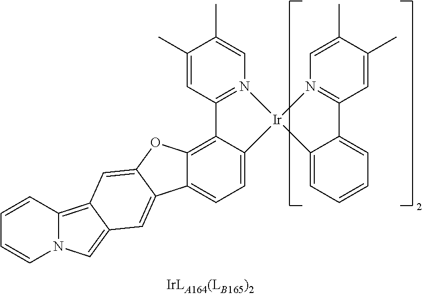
C1(C)=CC2=N(C=C1C)[Ir]1(C3=CC=C4C(=C23)OC2=CC3=C5N(C=C3C=C42)C=CC=C5)N2=C(C=C(C)C(C)=C2)C2=CC=CC=C21
